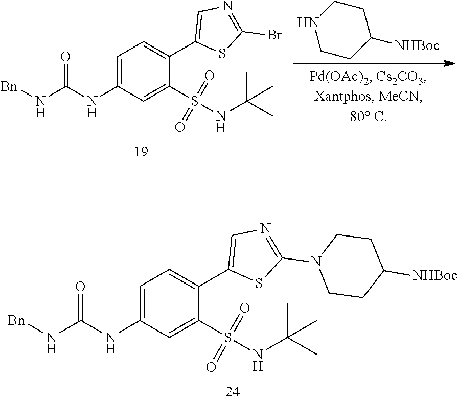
C1=C(NC(N[Bn])=O)C=C(S(NC(C)(C)C)(=O)=O)C(C2=CN=C(Br)S2)=C1.C1([NHBoc])CCNCC1.C1=C(NC(N[Bn])=O)C=C(S(NC(C)(C)C)(=O)=O)C(C2=CN=C(N3CCC([NHBoc])CC3)S2)=C1
